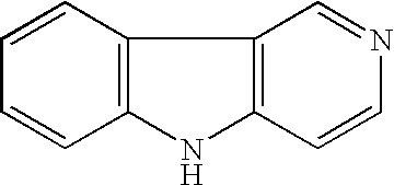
C1=CC2=C(C=C1)NC1=C2C=NC=C1
